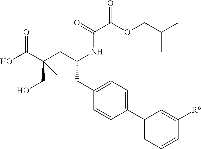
OC(C(CC(NC(C(OCC(C)C)=O)=O)CC1=CC=C(C2=CC=CC([R6])=C2)C=C1)(CO)C)=O
